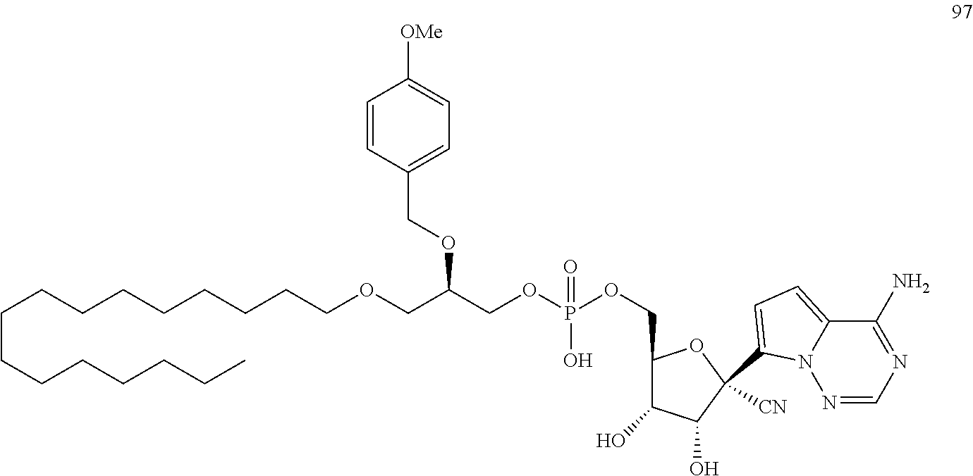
C1=C(C2([CN])C(O)C(O)C(COP(OCC(OCC3=CC=C([OMe])C=C3)COCCCCCCCCCCCCCCCC)(O)=O)O2)N2C(=C1)C(N)=NC=N2
